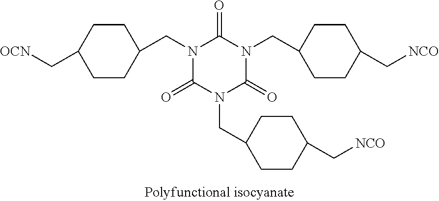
C1CC(CN2C(=O)N(CC3CCC(C[NCO])CC3)C(=O)N(CC3CCC(C[NCO])CC3)C2=O)CCC1C[OCN]
